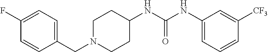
C1(CN2CCC(NC(NC3=CC=CC([CF3])=C3)=O)CC2)=CC=C(F)C=C1
